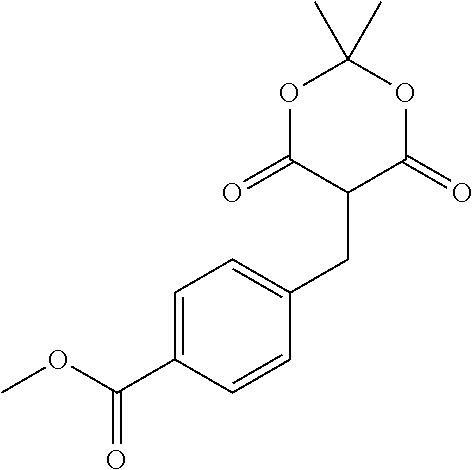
C1=C(C(OC)=O)C=CC(CC2C(=O)OC(C)(C)OC2=O)=C1
